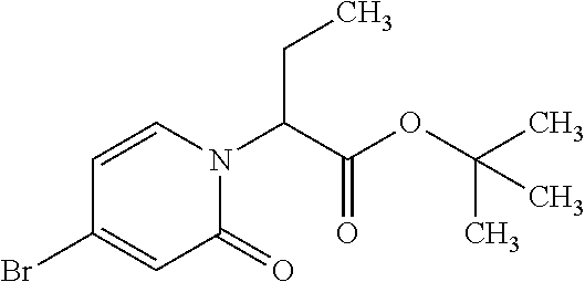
C1(Br)=CC(=O)N(C(C(=O)OC(C)(C)C)CC)C=C1
